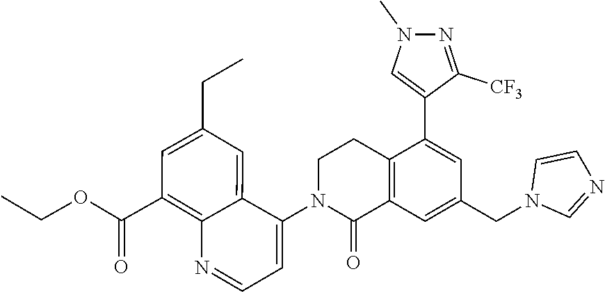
C12=C(C=C(CN3C=NC=C3)C=C1C1=CN(C)N=C1[CF3])C(=O)N(C1=CC=NC3=C(C(OCC)=O)C=C(CC)C=C31)CC2
